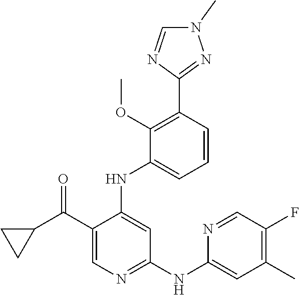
C1(C(C2CC2)=O)=CN=C(NC2=CC(C)=C(F)C=N2)C=C1NC1=CC=CC(C2=NN(C)C=N2)=C1OC
